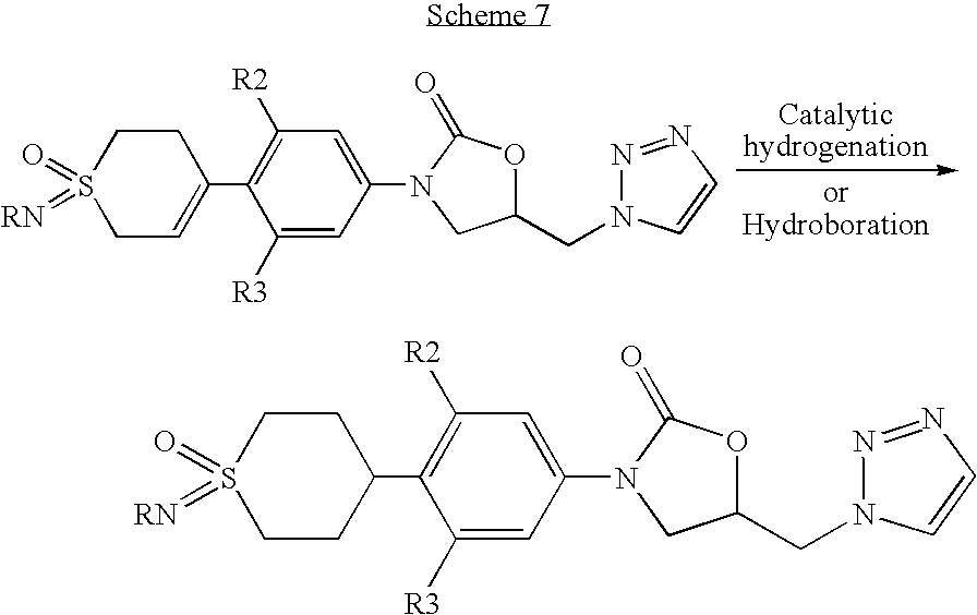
C1C=C(C2=C([R2])C=C(N3CC(CN4C=CN=N4)OC3=O)C=C2[R3])CCS1(=O)=[RN].C1CC(C2=C([R2])C=C(N3CC(CN4C=CN=N4)OC3=O)C=C2[R3])CCS1(=O)=[RN]
